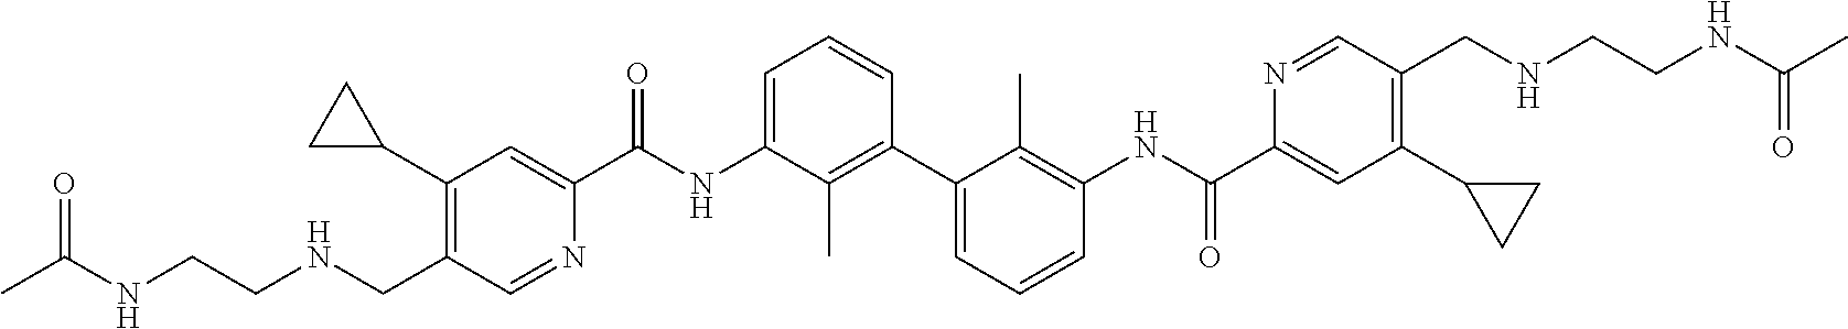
C1(C2CC2)=C(CNCCNC(C)=O)C=NC(C(NC2=CC=CC(C3=CC=CC(NC(C4=CC(C5CC5)=C(CNCCNC(C)=O)C=N4)=O)=C3C)=C2C)=O)=C1
